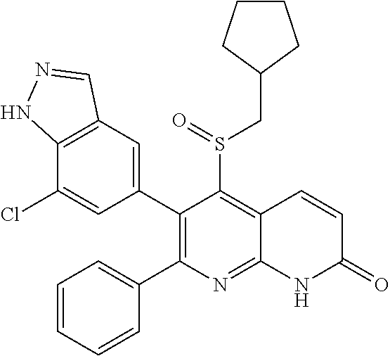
C12=C(C=C(C3=C(C4=CC=CC=C4)N=C4C(=C3S(CC3CCCC3)=O)C=CC(=O)N4)C=C1Cl)C=NN2
